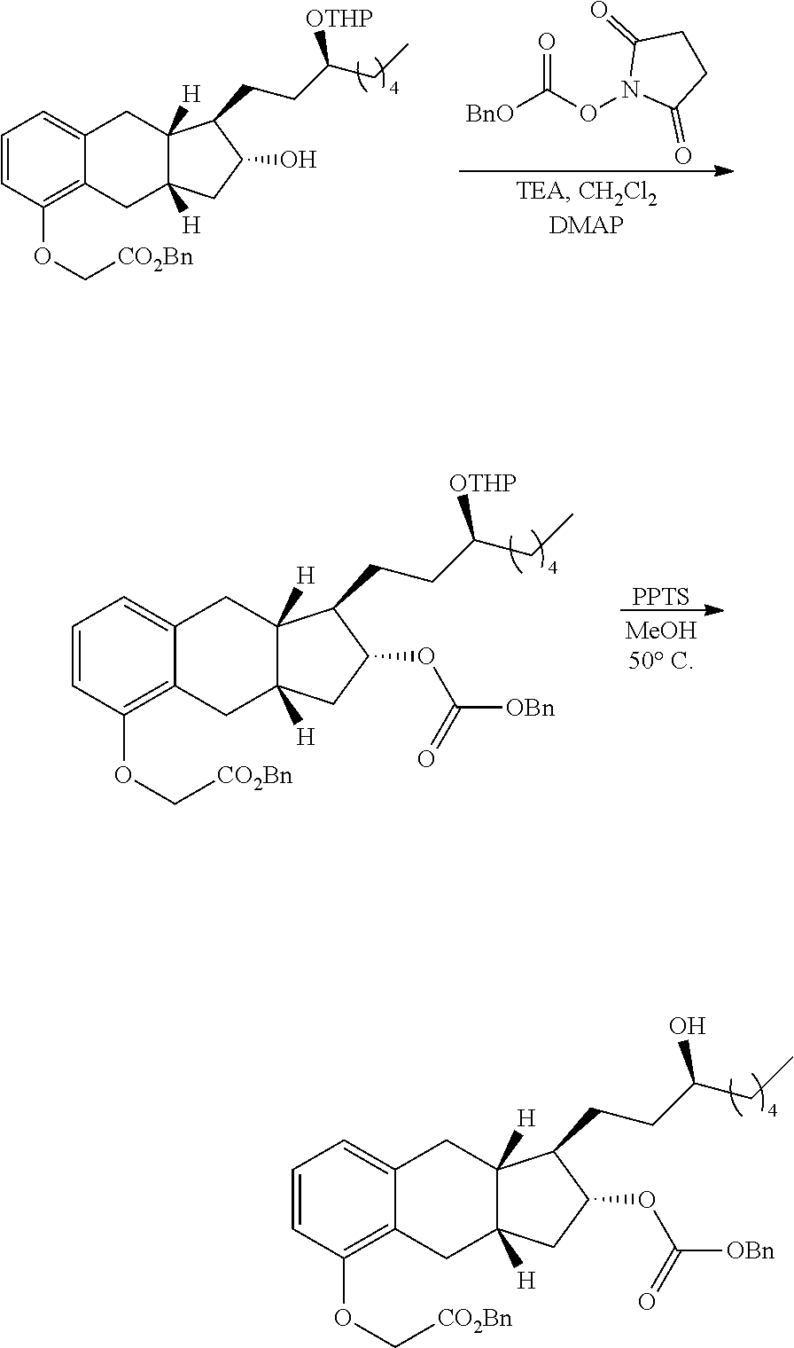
C1=CC(OC[CO2Bn])=C2C(=C1)CC1([H])C([H])(C2)CC(OC([OBn])=O)C1CCC(CC)O.C1=CC(OC[CO2Bn])=C2C(=C1)CC1([H])C([H])(C2)CC(O)C1CCC(CC)[OTHP].[BnO]C(ON1C(=O)CCC1=O)=O.C1=CC(OC[CO2Bn])=C2C(=C1)CC1([H])C([H])(C2)CC(OC([OBn])=O)C1CCC(CC)[OTHP].[PPTS]
